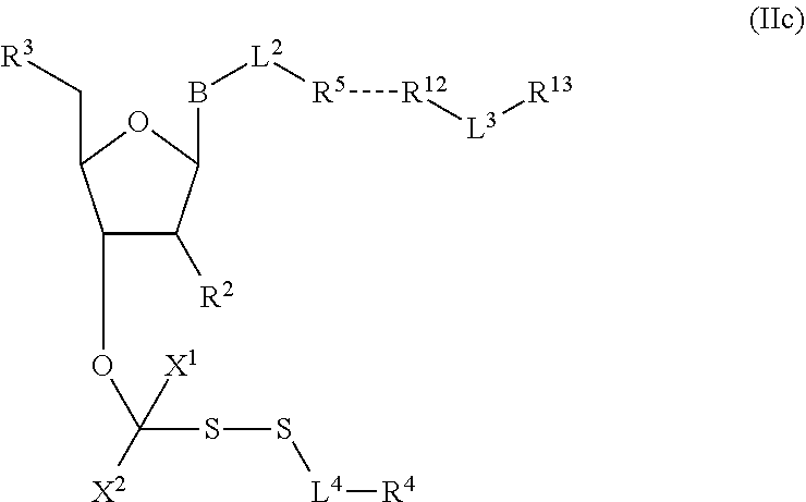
C1(OC([X2])([X1])SS[L4][R4])C([R2])C(B[L2][R5][R12][L3][R13])OC1C[R3]
